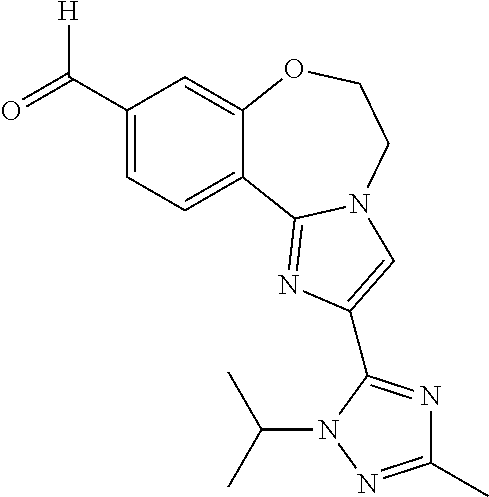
O=C(C1=CC=C2C(=C1)OCCN1C2=NC(C2=NC(C)=NN2C(C)C)=C1)[H]
